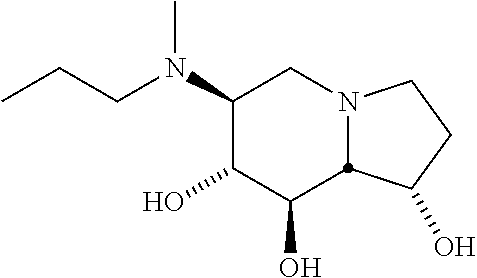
C1(N(C)CCC)C(O)C(O)C2N(C1)CCC2O
